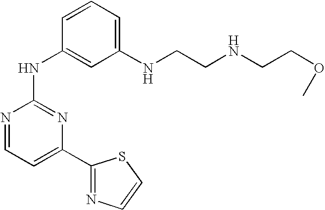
N1=CC=C(C2=NC=CS2)N=C1NC1=CC(NCCNCCOC)=CC=C1
